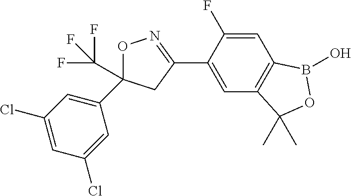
O1C(C2=CC(Cl)=CC(Cl)=C2)(C(F)(F)F)CC(C2=CC3=C(C=C2F)B(O)OC3(C)C)=N1
